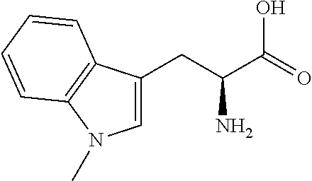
C1=C(CC(C(=O)O)N)C2=C(N1C)C=CC=C2
